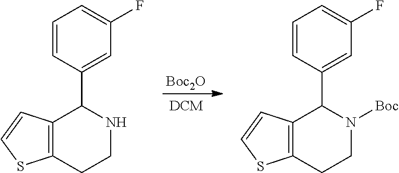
[Boc2O].C12=C(CCNC1C1=CC(F)=CC=C1)SC=C2.C12=C(CCN([Boc])C1C1=CC(F)=CC=C1)SC=C2
